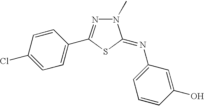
C1=C(Cl)C=CC(C2=NN(C)C(=NC3=CC=CC(O)=C3)S2)=C1
